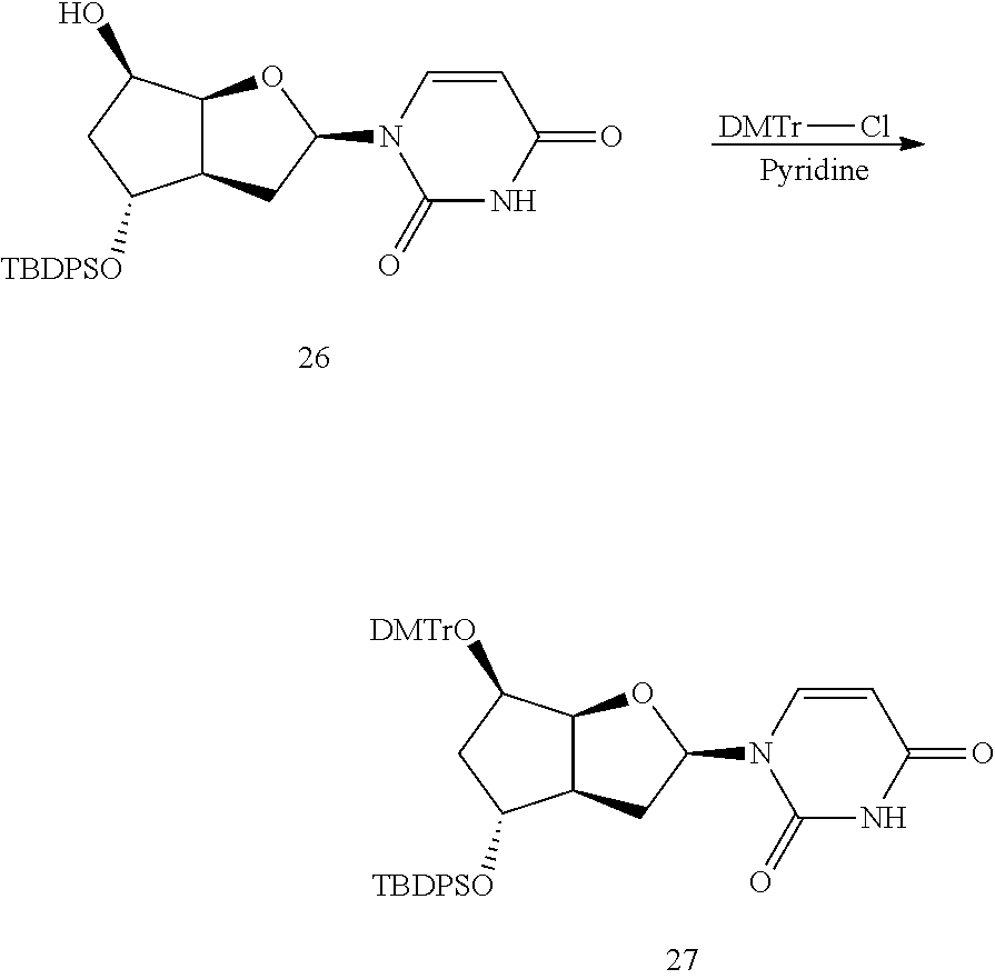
C12C(CC(N3C(=O)NC(=O)C=C3)O1)C([TBDPSO])CC2O.[DMTr]Cl.C12C(CC(N3C(=O)NC(=O)C=C3)O1)C([TBDPSO])CC2[DMTrO]
